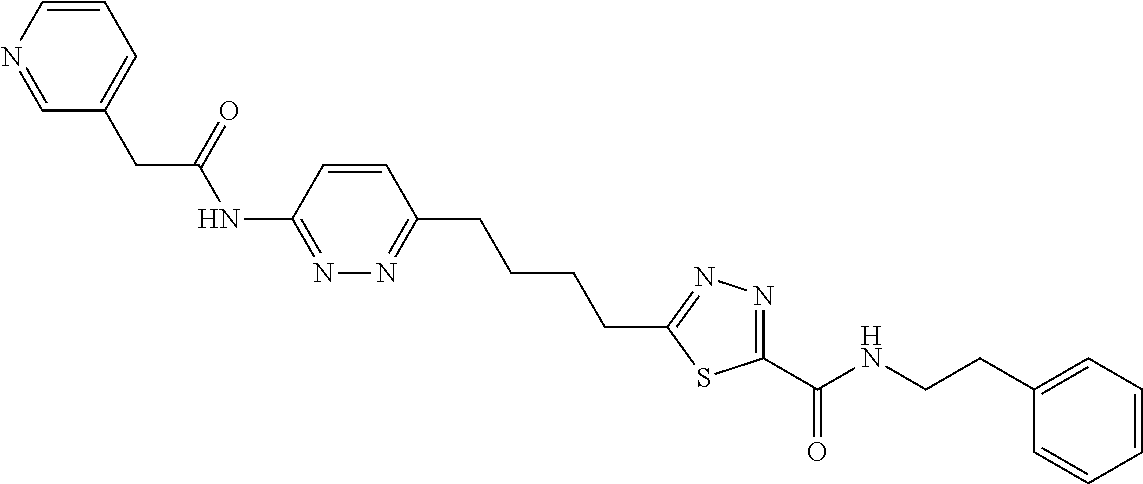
C1=NC=CC=C1CC(NC1=NN=C(CCCCC2=NN=C(C(NCCC3=CC=CC=C3)=O)S2)C=C1)=O
